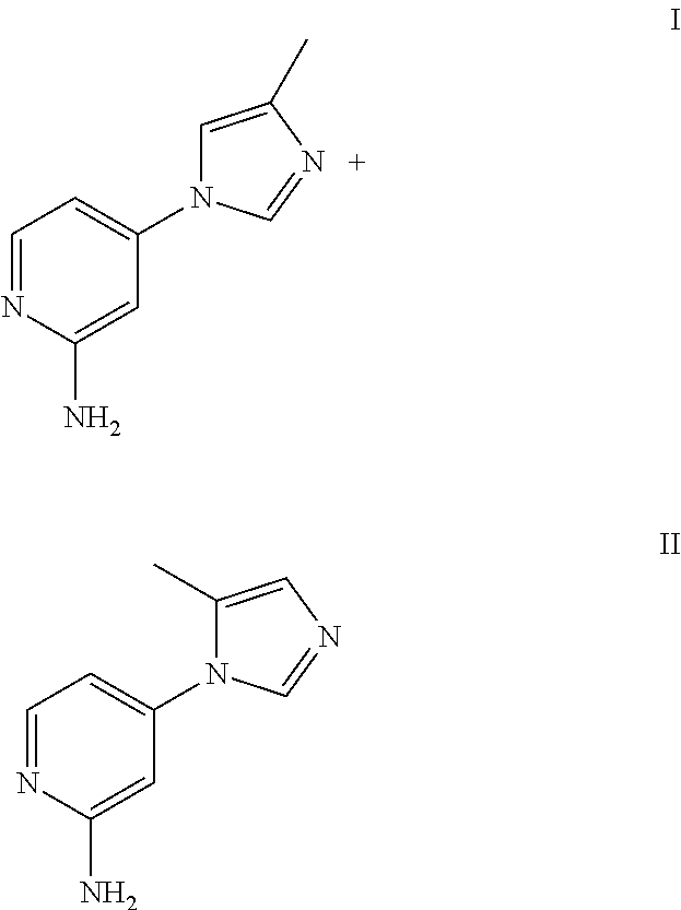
C1=NC(N)=CC(N2C=C(C)N=C2)=C1.C1=NC(N)=CC(N2C(C)=CN=C2)=C1
